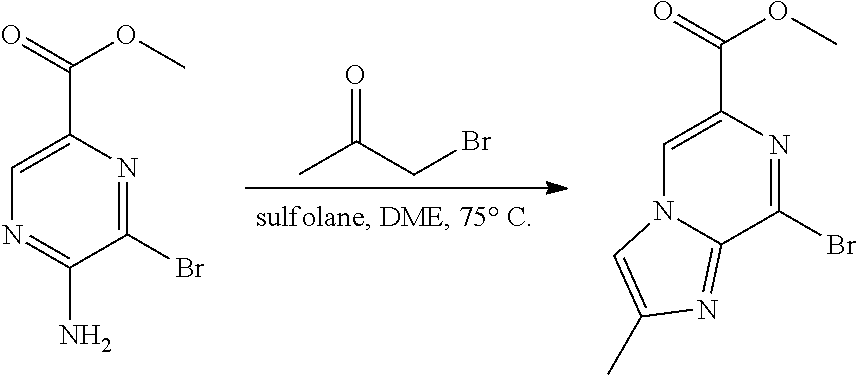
CC(CBr)=O.C1=C(C(=O)OC)N=C(Br)C2=NC(C)=CN12.C1=C(C(=O)OC)N=C(Br)C(N)=N1
